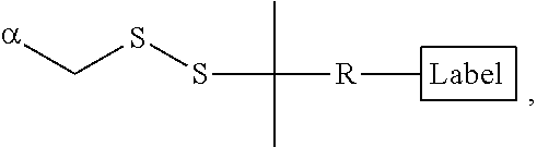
CC(C)([R]C)SSC[a].[Label]
